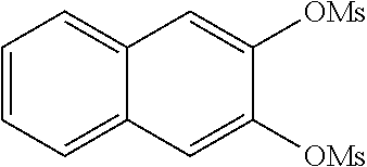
C1=CC=C2C(=C1)C=C([OMs])C([OMs])=C2
